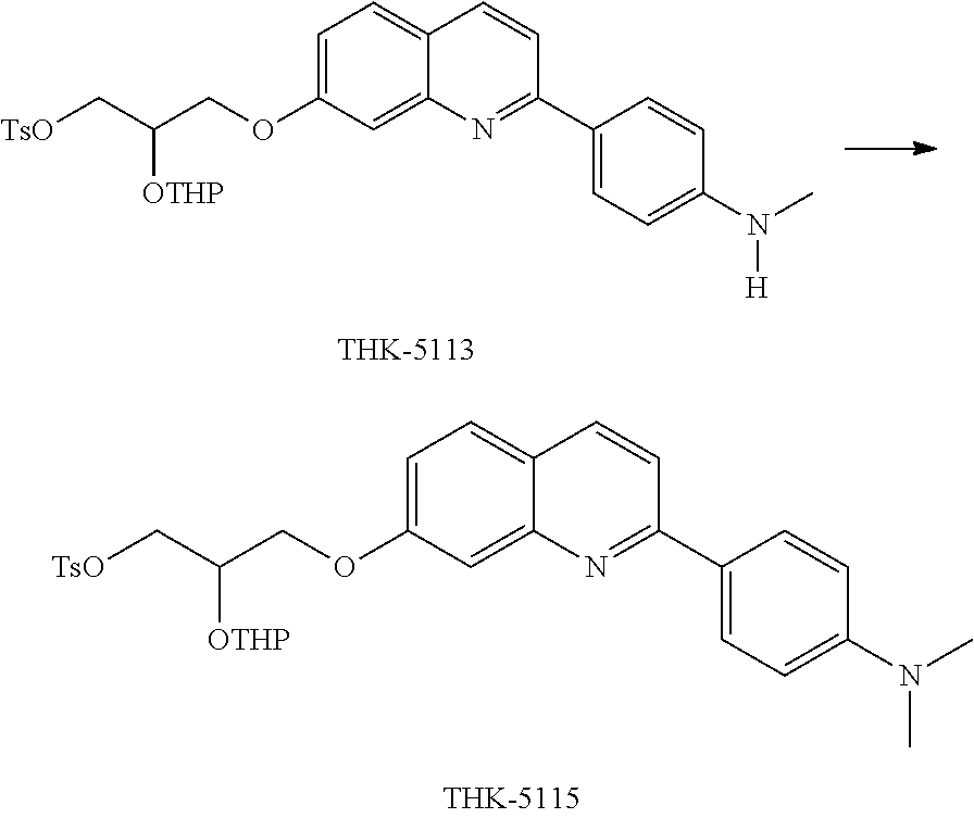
C1=C(OCC(C[TsO])[OTHP])C=C2C(=C1)C=CC(C1=CC=C(N(C)[H])C=C1)=N2.C1=C(OCC(C[TsO])[OTHP])C=C2C(=C1)C=CC(C1=CC=C(N(C)C)C=C1)=N2
